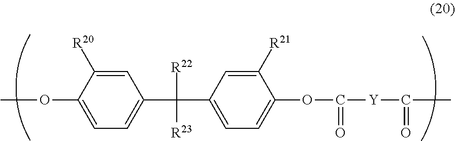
C1(OC)=CC=C(C(C2=CC=C(OC([Y]C(C)=O)=O)C([R21])=C2)([R22])[R23])C=C1[R20]
